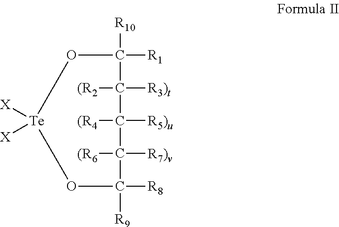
[X][Te]1([X])OC([R9])([R8])C([(R6])([R7)v])C([(R4])([R5)u])C([(R2])([R3)t])C([R10])([R1])O1
